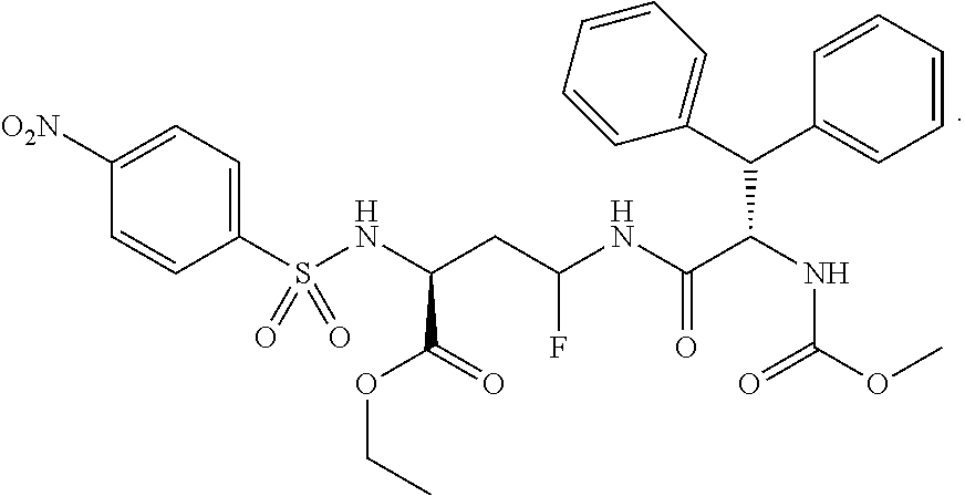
C(C(NC(OC)=O)C(C1=CC=CC=C1)C1=CC=CC=C1)(NC(CC(NS(C1=CC=C([O2N])C=C1)(=O)=O)C(=O)OCC)F)=O
